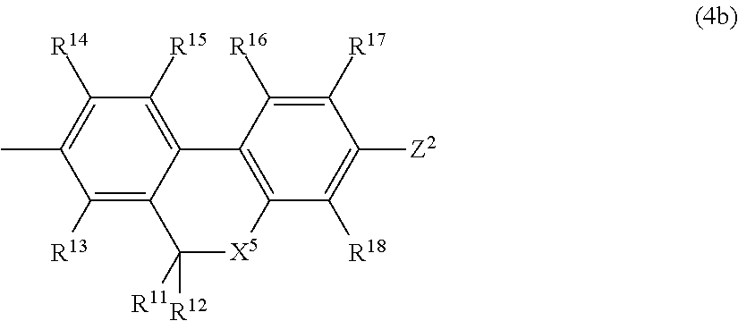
C1([R14])=C(C)C([R13])=C2C(=C1[R15])C1=C([X5]C2([R12])[R11])C([R18])=C([Z2])C([R17])=C1[R16]
